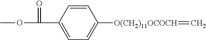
C1=CC(C(=O)OC)=CC=C1[O(CH2)11OCOCH]=C
